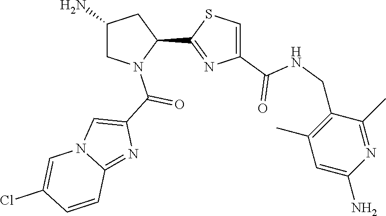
C1(C2=NC(C(NCC3=C(C)C=C(N)N=C3C)=O)=CS2)CC(N)CN1C(C1=CN2C(=N1)C=CC(Cl)=C2)=O
